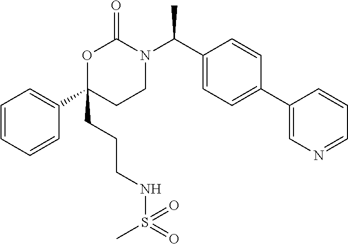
C1=CC=CC(C2(CCCNS(=O)(=O)C)CCN(C(C3=CC=C(C4=CN=CC=C4)C=C3)C)C(=O)O2)=C1
